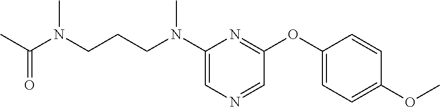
C1(N(CCCN(C(C)=O)C)C)=CN=CC(OC2=CC=C(OC)C=C2)=N1
